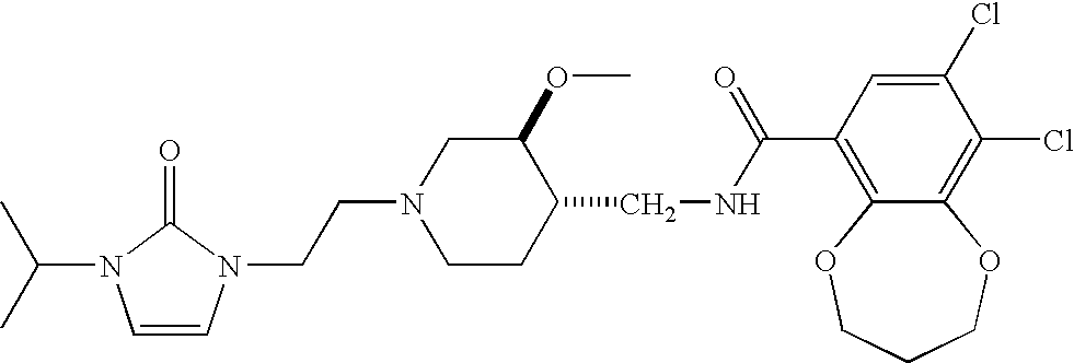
C(CN1CCC(CNC(=O)C2=C3C(=C(Cl)C(Cl)=C2)OCCCO3)C(OC)C1)N1C=CN(C(C)C)C1=O
